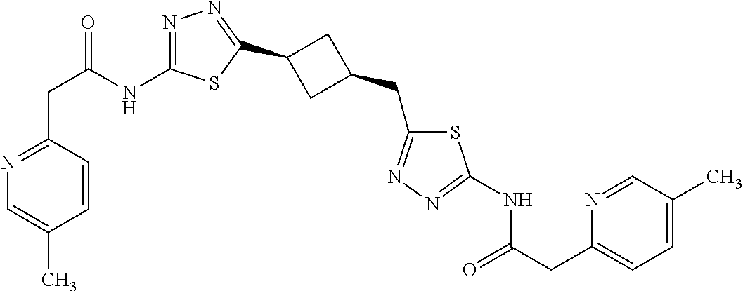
N1=C(CC(=O)NC2=NN=C(C3CC(CC4=NN=C(NC(=O)CC5=CC=C(C)C=N5)S4)C3)S2)C=CC(C)=C1
